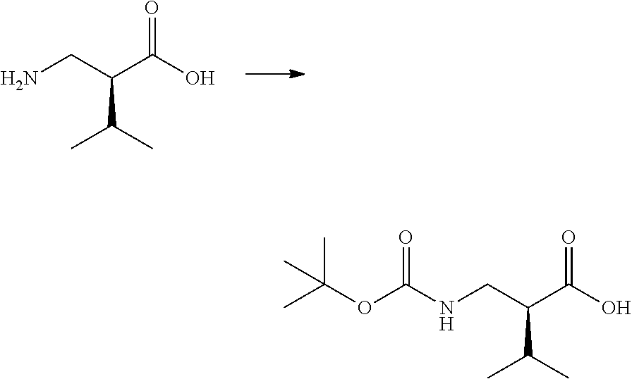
NCC(C(O)=O)C(C)C.CC(OC(NCC(C(O)=O)C(C)C)=O)(C)C
